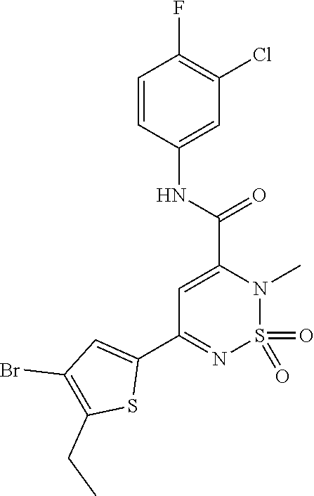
C1=CC(NC(C2=CC(C3=CC(Br)=C(CC)S3)=NS(=O)(=O)N2C)=O)=CC(Cl)=C1F
